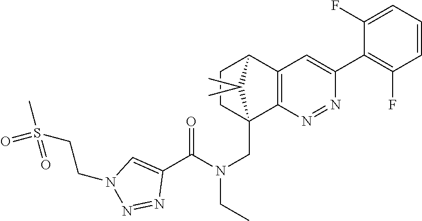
C12=C(N=NC(C3=C(F)C=CC=C3F)=C1)C1(CN(CC)C(C3=CN(CCS(C)(=O)=O)N=N3)=O)CCC2C1(C)C
